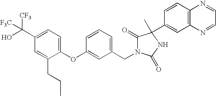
C1(C(O)([CF3])[F3C])=CC=C(OC2=CC(CN3C(=O)C(C4=CC5=C(C=C4)N=CC=N5)(C)NC3=O)=CC=C2)C(CCC)=C1
